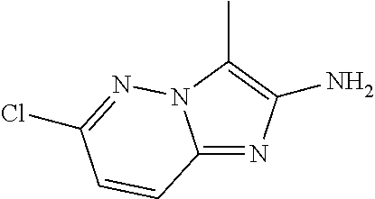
C12=NC(N)=C(C)N1N=C(Cl)C=C2
